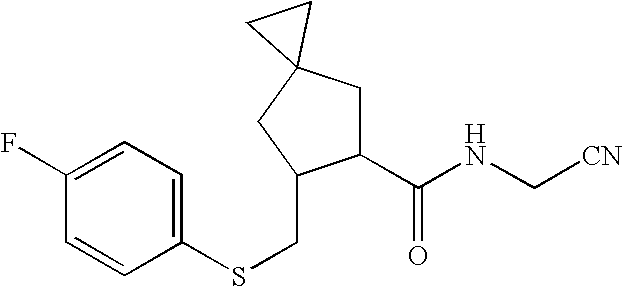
C1=C(F)C=CC(SCC2C(C(NC[CN])=O)CC3(C2)CC3)=C1
